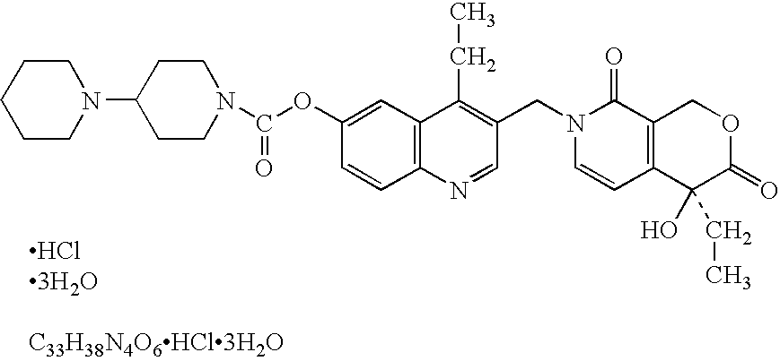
C1(OC(N2CCC(N3CCCCC3)CC2)=O)=CC2=C(C=C1)N=CC(CN1C=CC3=C(C1=O)COC(=O)C3(O)CC)=C2CC.[C33H38N4O6HCl3H2O]
